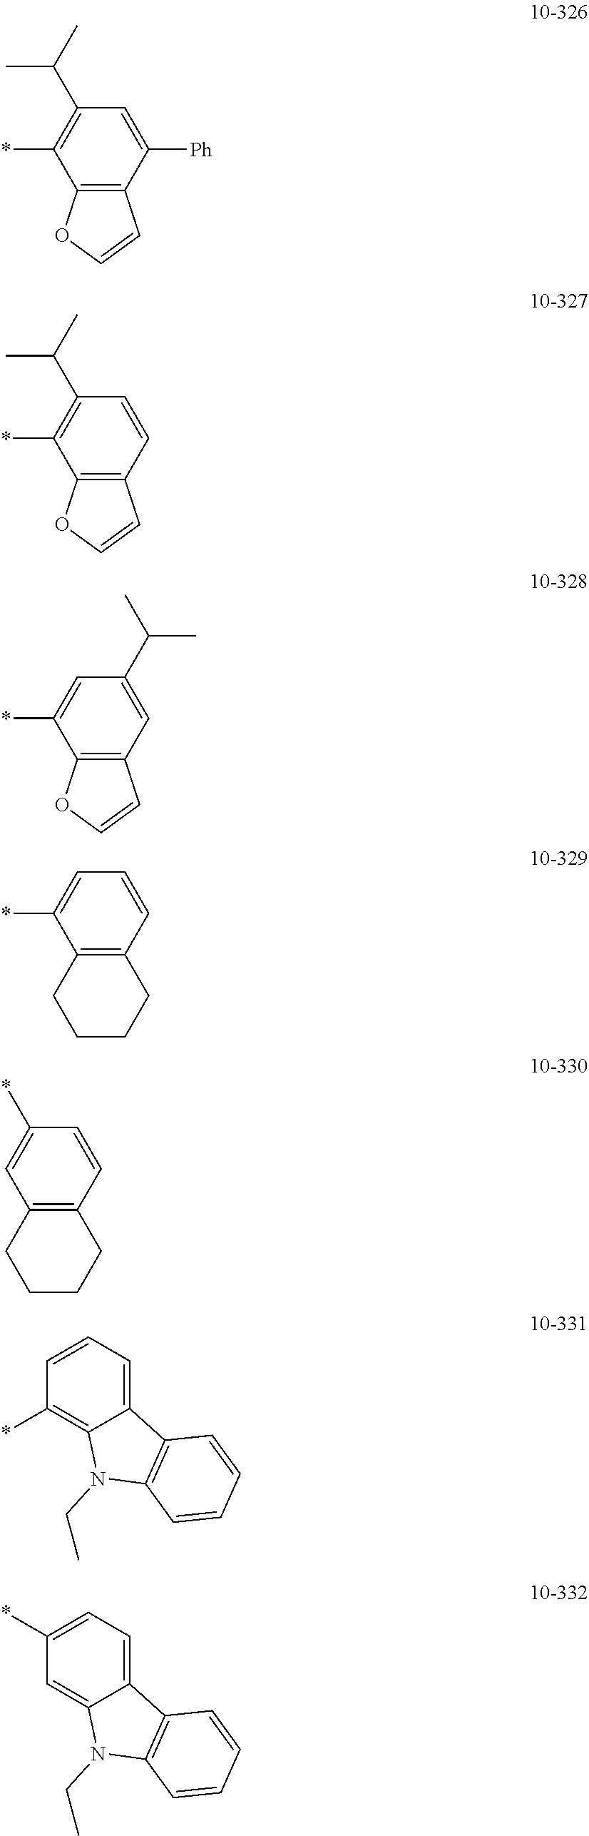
C12=C(C([Ph])=CC(C(C)C)=C1*)C=CO2.C12=C(C=CC(C(C)C)=C1*)C=CO2.C12=C(C=C(C(C)C)C=C1*)C=CO2.C12=C(C=CC=C1*)CCCC2.C12=C(C=CC(*)=C1)CCCC2.C1=CC=C2C(=C1*)N(CC)C1=C2C=CC=C1.C1(*)=CC=C2C(=C1)N(CC)C1=C2C=CC=C1
